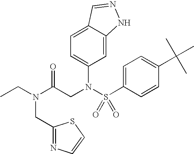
CCN(C(CN(S(C1=CC=C(C(C)(C)C)C=C1)(=O)=O)C1=CC=C2C(=C1)NN=C2)=O)CC1=NC=CS1
